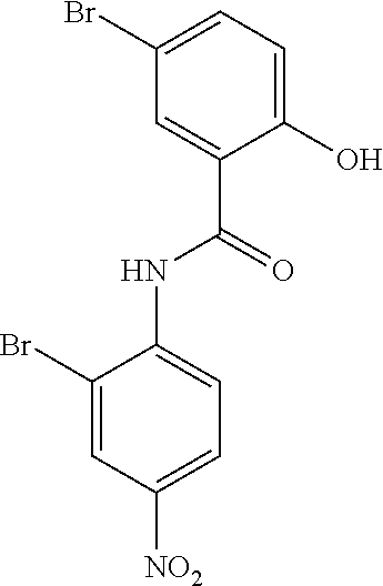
C1(O)=CC=C(Br)C=C1C(=O)NC1=CC=C([NO2])C=C1Br
